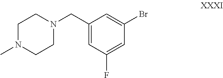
C1N(C)CCN(CC2=CC(F)=CC(Br)=C2)C1
